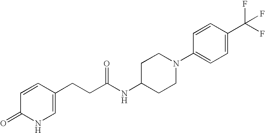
C1=C(CCC(NC2CCN(C3=CC=C(C(F)(F)F)C=C3)CC2)=O)C=CC(=O)N1
